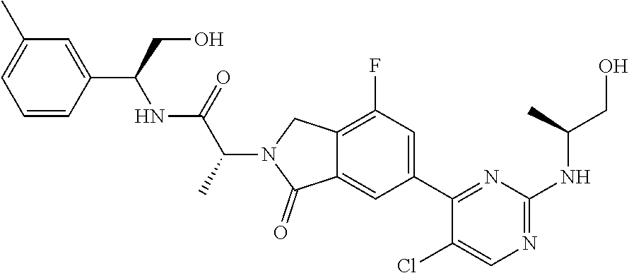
C1=C(C)C=C(C(CO)NC(C(N2C(=O)C3=CC(C4=NC(NC(CO)C)=NC=C4Cl)=CC(F)=C3C2)C)=O)C=C1
